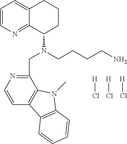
C1=CN=C2C(=C1)CCCC2N(CCCCN)CC1=NC=CC2=C1N(C)C1=C2C=CC=C1.Cl[H].Cl[H].Cl[H]
